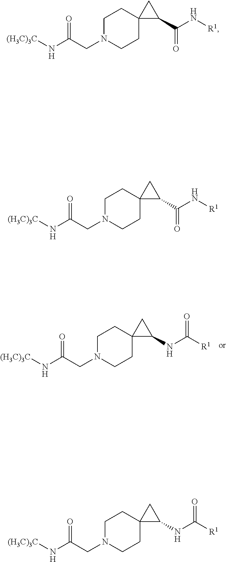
O=C(CN1CCC2(CC1)C(NC([R1])=O)C2)N[(H3C)3C].O=C(CN1CCC2(CC1)C(C(N[R1])=O)C2)N[(H3C)3C].O=C(CN1CCC2(CC1)C(C(N[R1])=O)C2)N[(H3C)3C].O=C(CN1CCC2(CC1)C(NC([R1])=O)C2)N[(H3C)3C]
